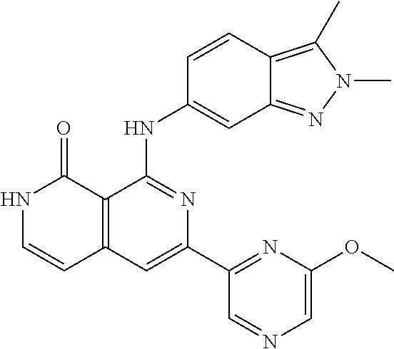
C1=CC(NC2=NC(C3=NC(OC)=CN=C3)=CC3=C2C(=O)NC=C3)=CC2=NN(C)C(C)=C12
